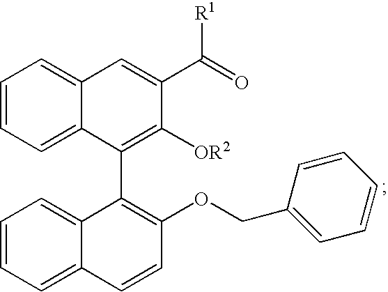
C1=CC=C2C(=C1)C=C(C(=O)[R1])C([OR2])=C2C1=C(OCC2=CC=CC=C2)C=CC2=CC=CC=C12
